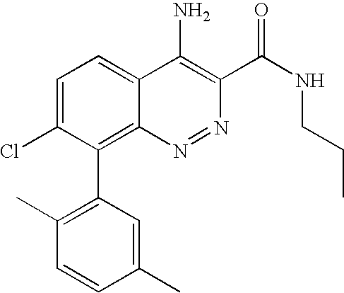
C1=CC(C)=CC(C2=C3N=NC(C(NCCC)=O)=C(N)C3=CC=C2Cl)=C1C
